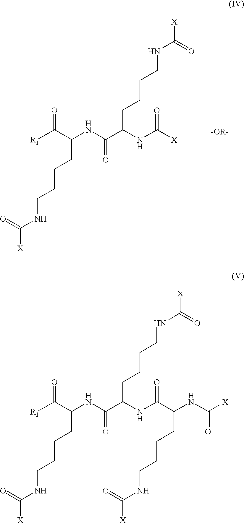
[R1]C(C(NC(C(NC([X])=O)CCCCNC(=O)[X])=O)CCCCNC(=O)[X])=O.[-OR-].[R1]C(C(NC(C(NC(C(NC([X])=O)CCCCNC(=O)[X])=O)CCCCNC(=O)[X])=O)CCCCNC(=O)[X])=O
